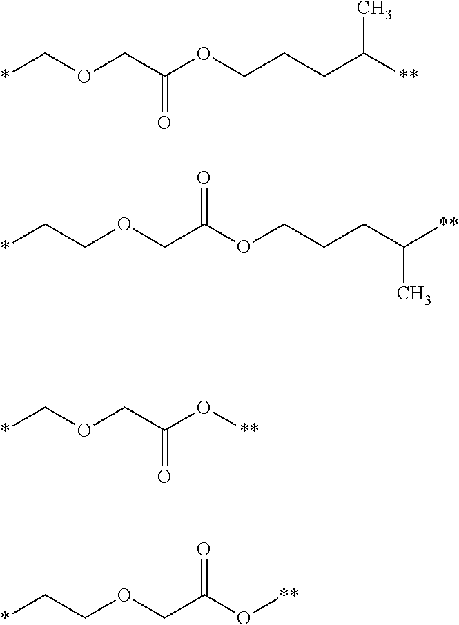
*COCC(OCCCC([**])C)=O.*CCOCC(OCCCC([**])C)=O.*COCC(O[**])=O.*CCOCC(O[**])=O
